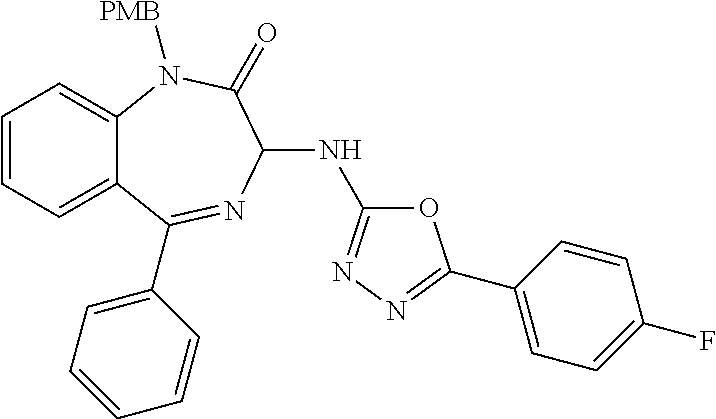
C1=CC=C2C(=C1)N([PMB])C(=O)C(NC1=NN=C(C3=CC=C(F)C=C3)O1)N=C2C1=CC=CC=C1
